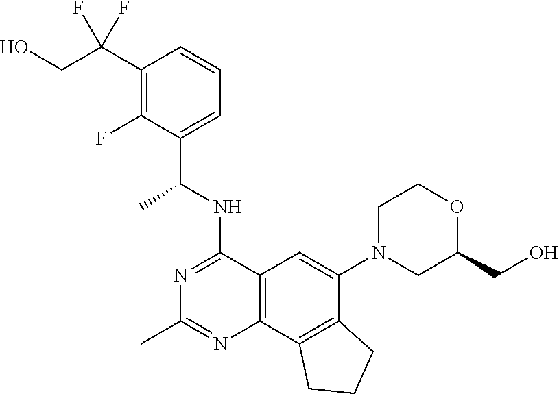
C1(C(CO)(F)F)=C(F)C(C(NC2=NC(C)=NC3=C2C=C(N2CC(CO)OCC2)C2=C3CCC2)C)=CC=C1
